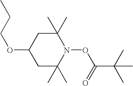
C1C(C)(C)N(OC(C(C)(C)C)=O)C(C)(C)CC1OCCC
